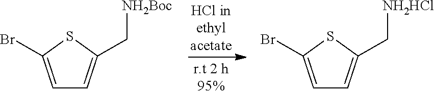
C1=C(Br)SC(C[NH2Boc])=C1.C1=C(Br)SC(C[NH2HCl])=C1
